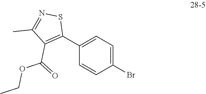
C1(Br)=CC=C(C2=C(C(=O)OCC)C(C)=NS2)C=C1
